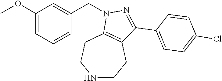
N1CCC2=C(CC1)N(CC1=CC(OC)=CC=C1)N=C2C1=CC=C(Cl)C=C1
